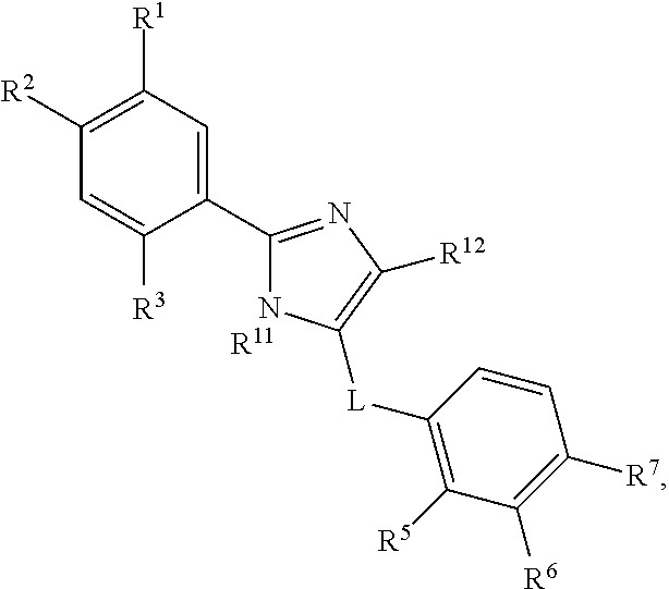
C1([R2])=C([R1])C=C(C2=NC([R12])=C([L]C3=C([R5])C([R6])=C([R7])C=C3)N2)C([R3])=C1.[R11]
